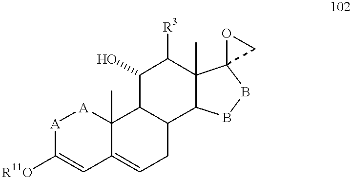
[A]1C([R11O])=CC2=CCC3C(C2(C)[A]1)C(O)C([R3])C1(C)C3BBC12CO2
